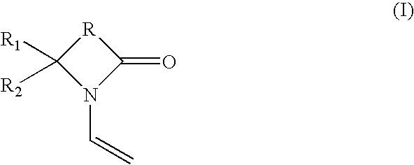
C1(=O)[R]C([R1])([R2])N1C=C
